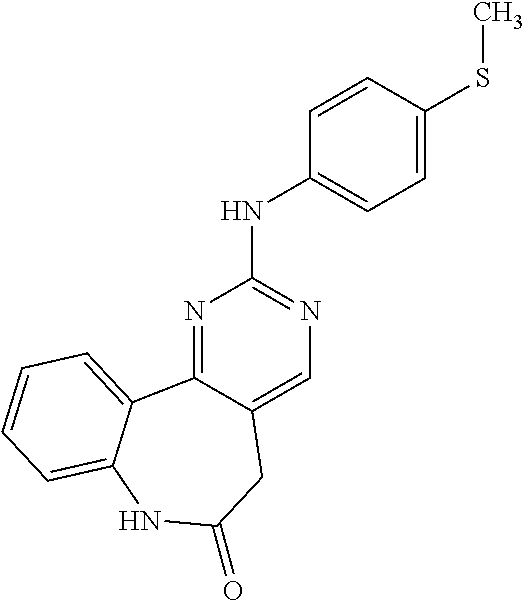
N1=C2C(=CN=C1NC1=CC=C(SC)C=C1)CC(=O)NC1=CC=CC=C21
